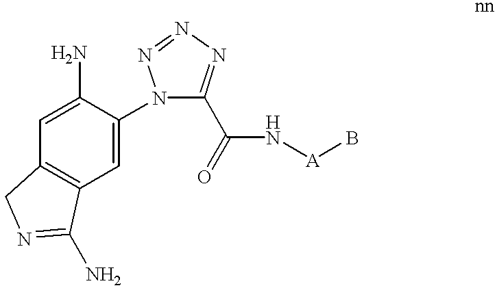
C1(N)=CC2=C(C=C1N1C(C(N[A]B)=O)=NN=N1)C(N)=NC2
